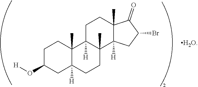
[H]OC1CC2([H])C(C)(CC1)C1([H])CCC3(C)C(=O)C(Br)CC3([H])C1(C)CC2
